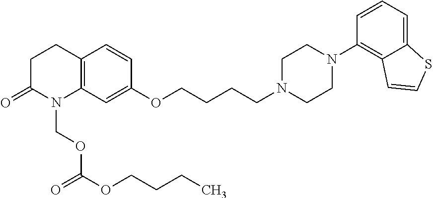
C1C(=O)N(COC(=O)OCCCC)C2=C(C1)C=CC(OCCCCN1CCN(C3=C4C(=CC=C3)SC=C4)CC1)=C2
